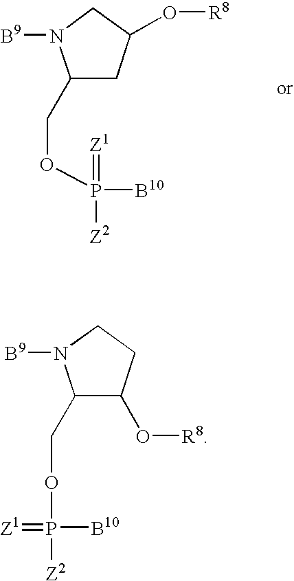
C1(COP(=[Z1])([Z2])[B10])CC(O[R8])CN1[B9].C1(COP([B10])(=[Z1])[Z2])C(O[R8])CCN1[B9]
